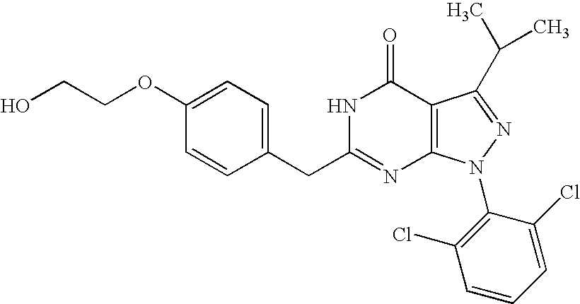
OCCOC1=CC=C(CC2=NC3=C(C(=O)N2)C(C(C)C)=NN3C2=C(Cl)C=CC=C2Cl)C=C1
